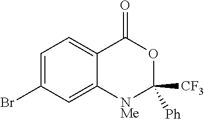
C1=C(Br)C=C2C(=C1)C(=O)OC([CF3])([Ph])[NMe]2
